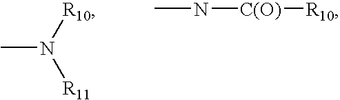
[R10]N([R11])C.CN[C(O)][R10]
